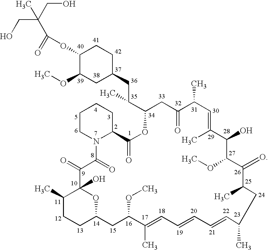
OCC(CO)(C)C(OC1C(OC)CC(CC(C2CC(=O)C(C)C=C(C)C(O)C(OC)C(=O)C(C)CC(C)C=CC=CC=C(C)C(OC)CC3CCC(C)C(O)(O3)C(=O)C(=O)N3C(CCCC3)C(=O)O2)C)CC1)=O
